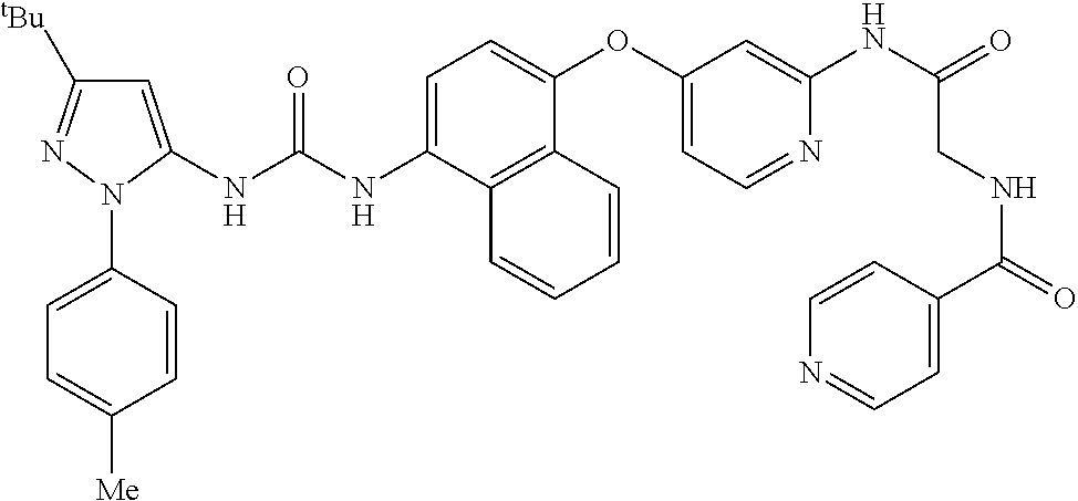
C1=C(NC(NC2=CC([tBu])=NN2C2=CC=C([Me])C=C2)=O)C2=C(C(OC3=CC=NC(NC(=O)CNC(C4=CC=NC=C4)=O)=C3)=C1)C=CC=C2
